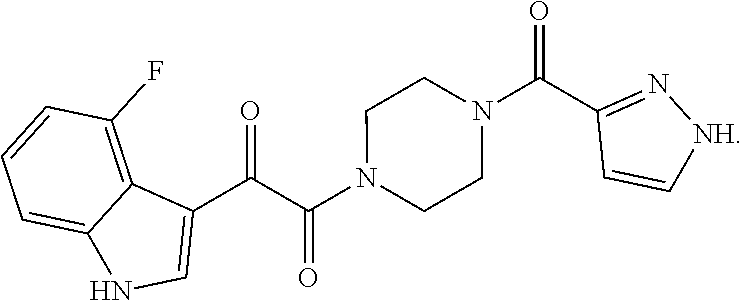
O=C(C1=CNC2=CC=CC(F)=C12)C(N1CCN(C(C2=N[NH]C=C2)=O)CC1)=O
